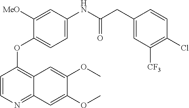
C1=C(CC(=O)NC2=CC=C(OC3=C4C(=NC=C3)C=C(OC)C(OC)=C4)C([MeO])=C2)C=CC(Cl)=C1[CF3]
